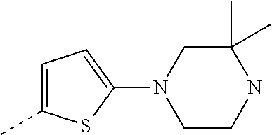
C1=C(C)SC(N2CCNC(C)(C)C2)=C1
